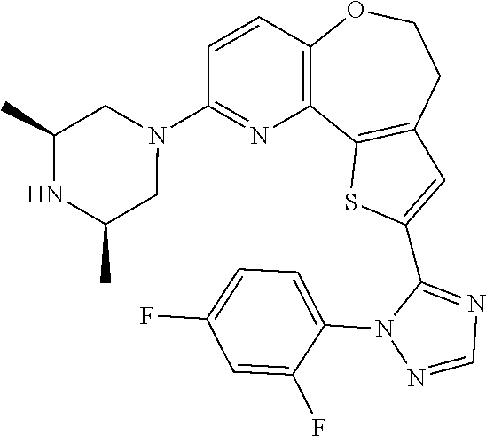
C1(N2CC(C)NC(C)C2)=NC2=C(C=C1)OCCC1=C2SC(C2=NC=NN2C2=CC=C(F)C=C2F)=C1
